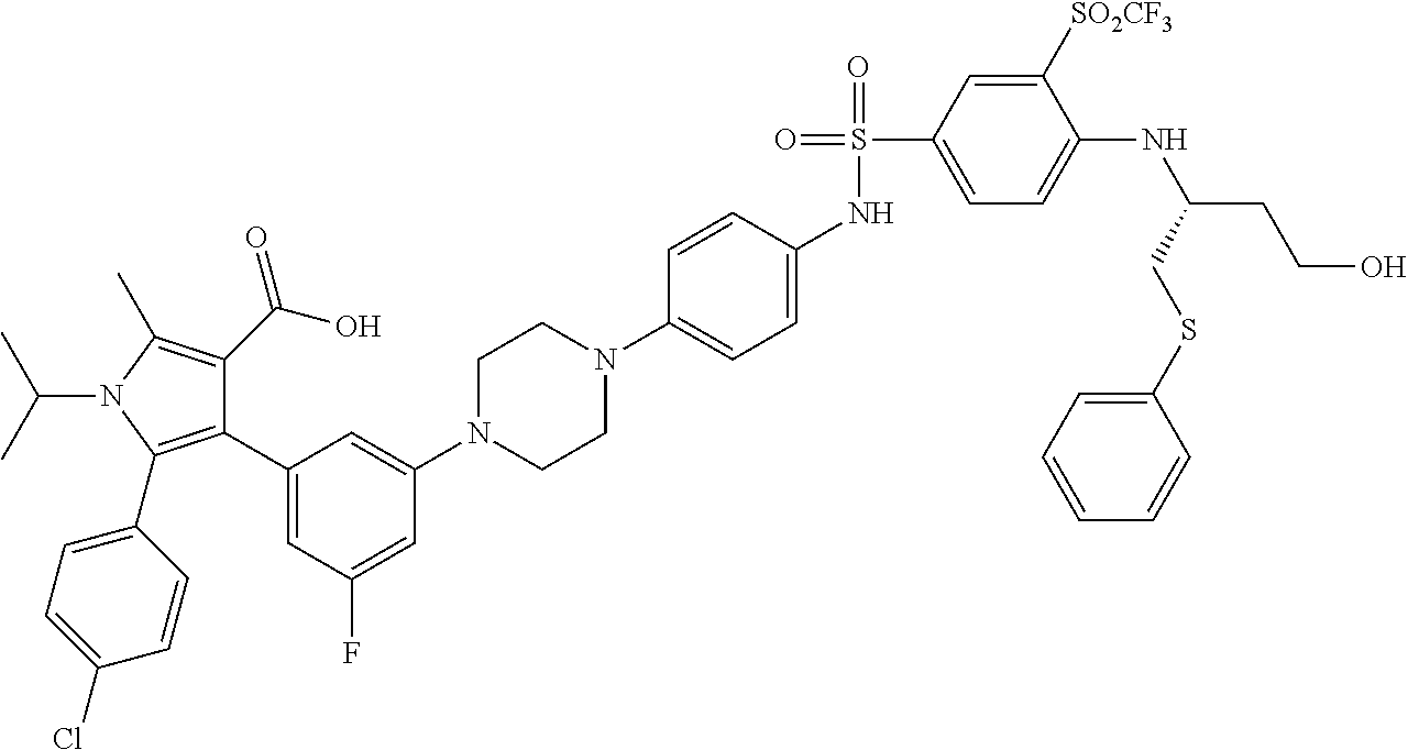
C1(C2=CC(F)=CC(N3CCN(C4=CC=C(NS(=O)(C5=CC=C(NC(CCO)CSC6=CC=CC=C6)C([SO2CF3])=C5)=O)C=C4)CC3)=C2)=C(C2=CC=C(Cl)C=C2)N(C(C)C)C(C)=C1C(O)=O
